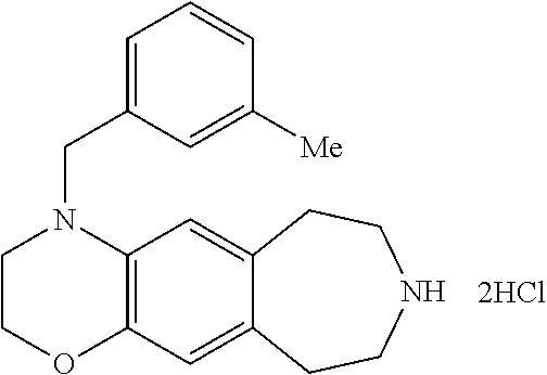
C12=C(C=C3C(=C1)CCNCC3)OCCN2CC1=CC=CC([Me])=C1.[2HCl]
